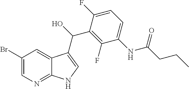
C12=NC=C(Br)C=C1C(C(O)C1=C(F)C(NC(=O)CCC)=CC=C1F)=CN2
